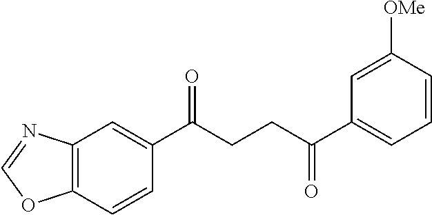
C12=C(C=CC(C(CCC(C3=CC=CC([OMe])=C3)=O)=O)=C1)OC=N2
